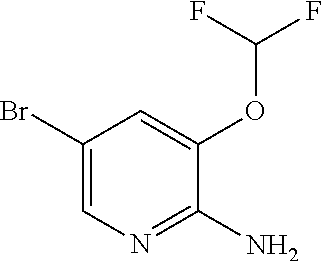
C1(Br)=CN=C(N)C(OC(F)F)=C1
